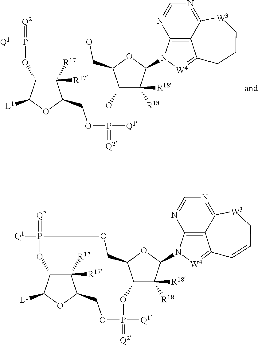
C1([R17])([R17])C2C([L1])OC1COP(=[Q2])([Q1])OC1C([R18])([R18])C(N3C4=C5C(=[W4]3)CCC[W3]C5=NC=N4)OC1COP(=[Q2])([Q1])O2.C1([R17])([R17])C2C([L1])OC1COP(=[Q2])([Q1])OC1C([R18])([R18])C(N3C4=C5C(=[W4]3)C=CC[W3]C5=NC=N4)OC1COP(=[Q2])([Q1])O2
